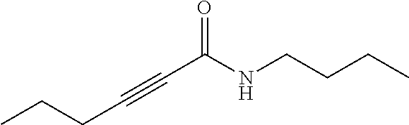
C(NCCCC)(C#CCCC)=O
